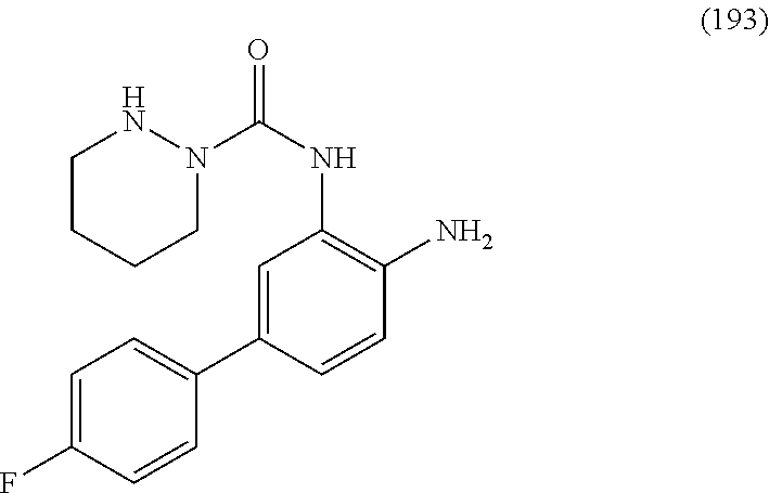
C1=C(C2=CC=C(F)C=C2)C=CC(N)=C1NC(=O)N1NCCCC1
